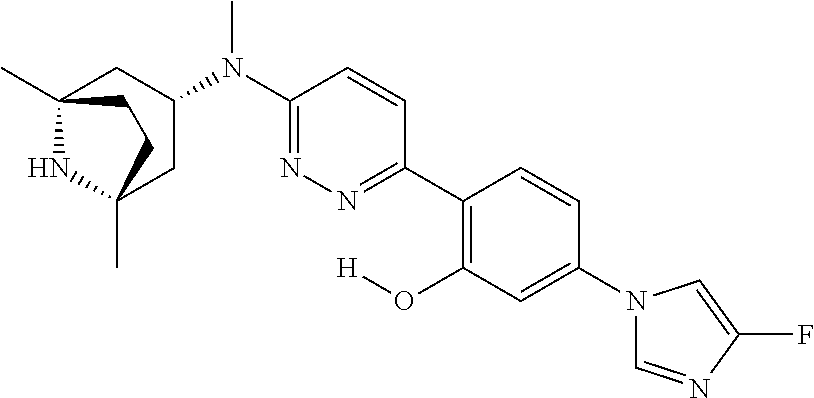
C12(C)NC(C)(CC(N(C3=NN=C(C4=C(O[H])C=C(N5C=NC(F)=C5)C=C4)C=C3)C)C1)CC2
